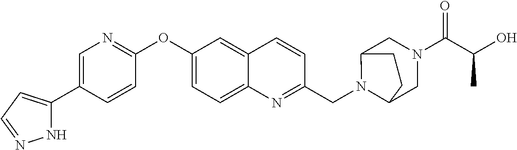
N1C(C2=CN=C(OC3=CC=C4C(=C3)C=CC(CN3C5CN(C(=O)C(O)C)CC3CC5)=N4)C=C2)=CC=N1
